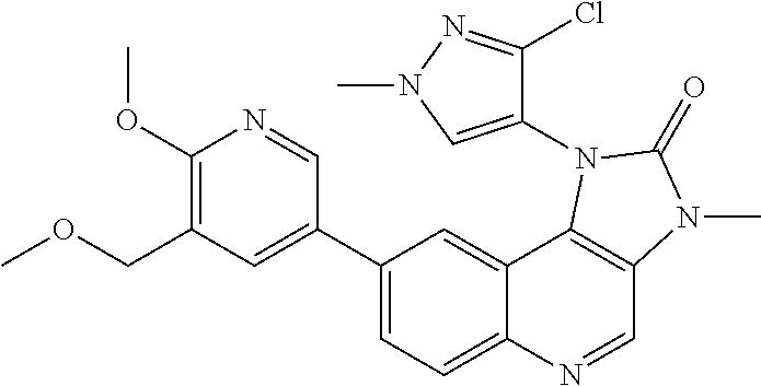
C1(C2=CC(COC)=C(OC)N=C2)=CC=C2C(=C1)C1=C(C=N2)N(C)C(=O)N1C1=CN(C)N=C1Cl
